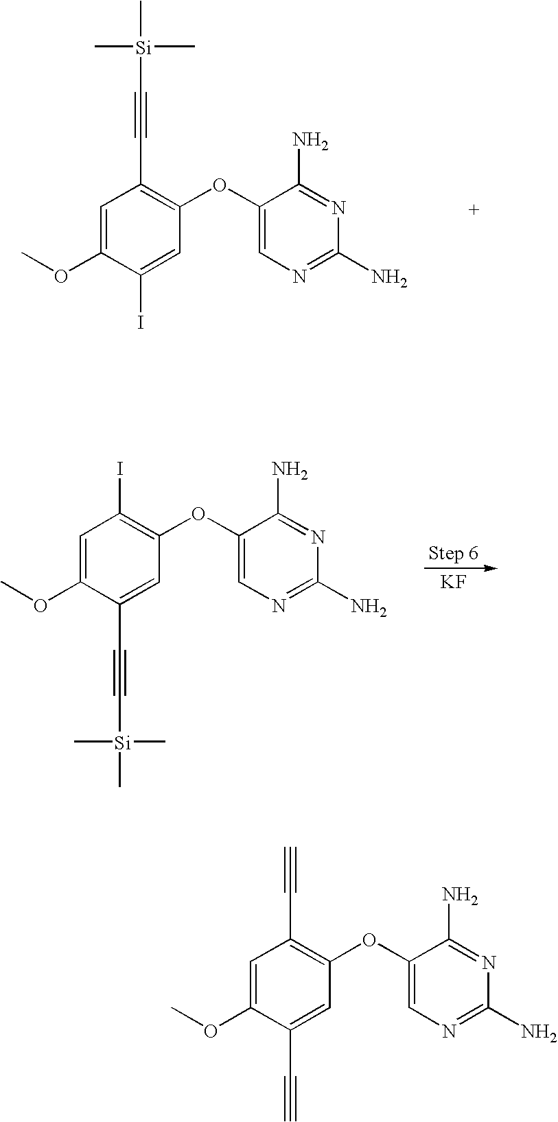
C1=C(OC)C(C#C)=CC(OC2=CN=C(N)N=C2N)=C1C#C.C1=C(OC)C(I)=CC(OC2=CN=C(N)N=C2N)=C1C#C[Si](C)(C)C.C1=C(OC)C(C#C[Si](C)(C)C)=CC(OC2=CN=C(N)N=C2N)=C1I.[KF]
